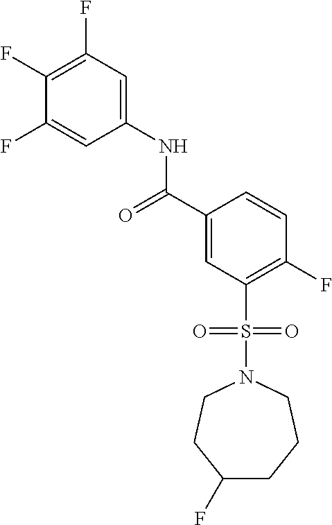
C1(F)=C(F)C=C(NC(C2=CC(S(N3CCC(F)CCC3)(=O)=O)=C(F)C=C2)=O)C=C1F
